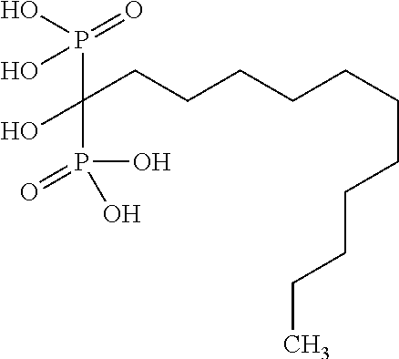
C(CCCCCCCCC)CC(P(=O)(O)O)(P(=O)(O)O)O
